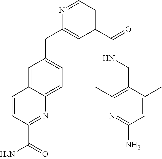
C1=C2C(=CC=C1CC1=CC(C(=O)NCC3=C(C)N=C(N)C=C3C)=CC=N1)N=C(C(=O)N)C=C2
